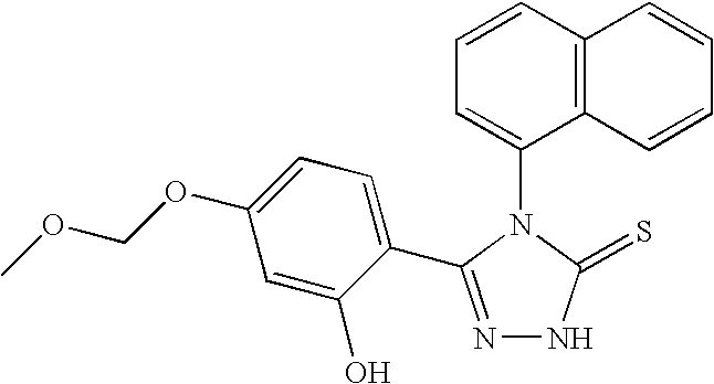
C1=CC2=C(C(N3C(=S)NN=C3C3=CC=C(OCOC)C=C3O)=C1)C=CC=C2
